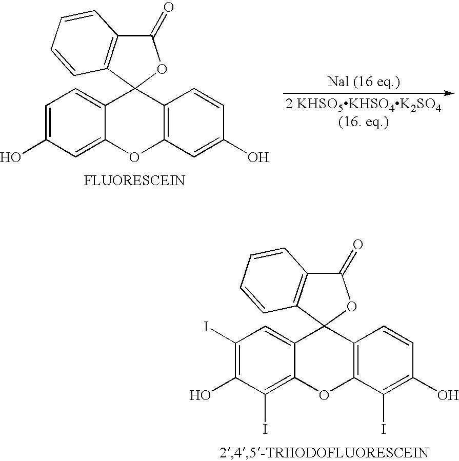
C1=C(O)C=C2C(=C1)C1(C3=C(O2)C=C(O)C=C3)OC(=O)C2=C1C=CC=C2.C1(I)=C(O)C(I)=C2C(=C1)C1(C3=C(O2)C(I)=C(O)C=C3)OC(=O)C2=C1C=CC=C2
